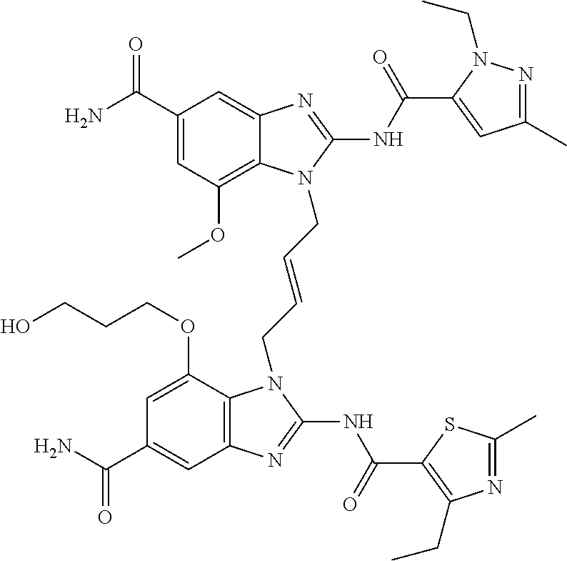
C1(C(N)=O)=CC(OC)=C2C(=C1)N=C(NC(=O)C1=CC(C)=NN1CC)N2CC=CCN1C2=C(C=C(C(N)=O)C=C2OCCCO)N=C1NC(=O)C1=C(CC)N=C(C)S1
